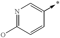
N1=C(O)C=CC(->*)=C1
